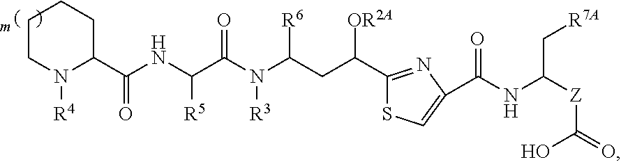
N1([R4])C(C(NC(C(N(C(CC(C2=NC(C(NC([Z]C(=O)O)C[R7A])=O)=CS2)[OR2A])[R6])[R3])=O)[R5])=O)CCCC1
